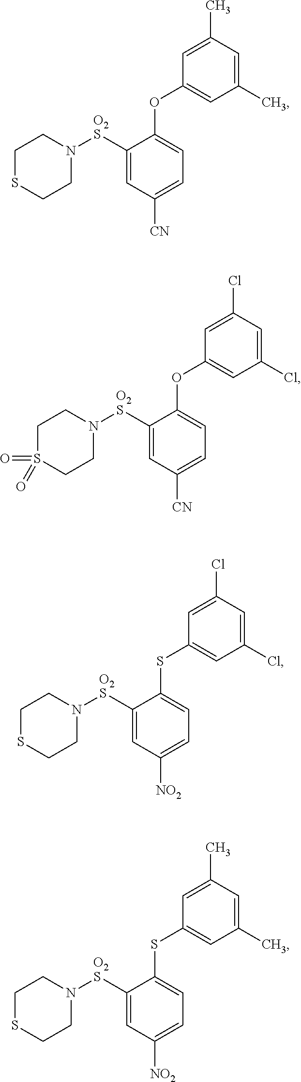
C1SCCN([O2S]C2=CC([CN])=CC=C2OC2=CC(C)=CC(C)=C2)C1.C1S(=O)(=O)CCN([O2S]C2=CC([CN])=CC=C2OC2=CC(Cl)=CC(Cl)=C2)C1.C1SCCN([O2S]C2=CC([NO2])=CC=C2SC2=CC(Cl)=CC(Cl)=C2)C1.C1SCCN([O2S]C2=CC([NO2])=CC=C2SC2=CC(C)=CC(C)=C2)C1
